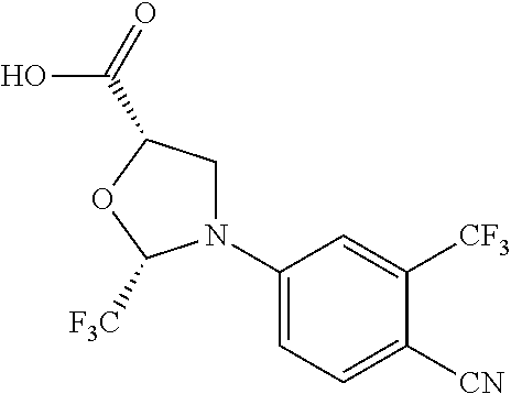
C1(N2CC(C(=O)O)OC2[F3C])=CC=C([CN])C([CF3])=C1
